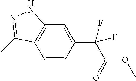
C1=CC(C(C(OC)=O)(F)F)=CC2=C1C(C)=NN2
